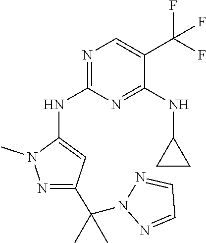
N1(C)N=C(C(C)(C)N2N=CC=N2)C=C1NC1=NC=C(C(F)(F)F)C(NC2CC2)=N1
